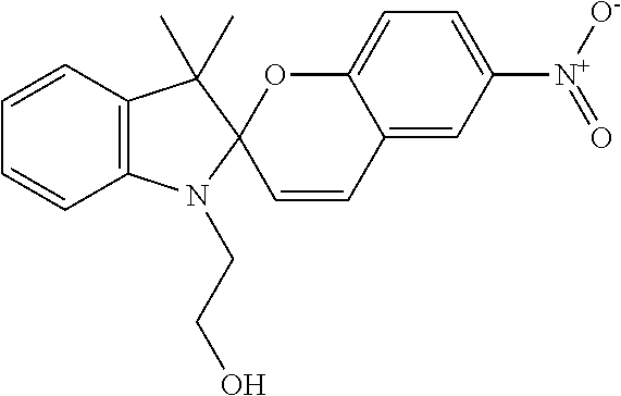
C12=C(C=CC=C1)C(C)(C)C1(N2CCO)C=CC2=CC([N+]([O-])=O)=CC=C2O1
